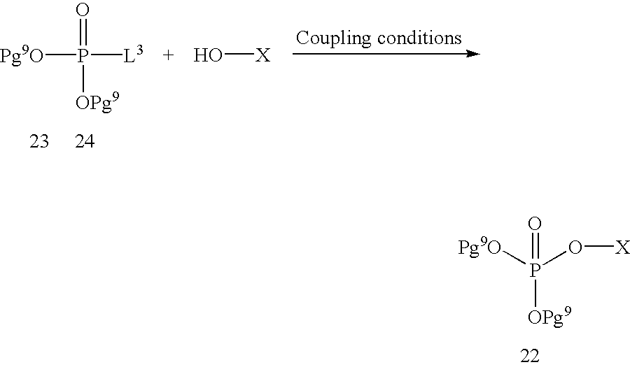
[Pg9O]P([L3])(=O)[OPg9].O[X].[Pg9O]P(O[X])(=O)[OPg9]
